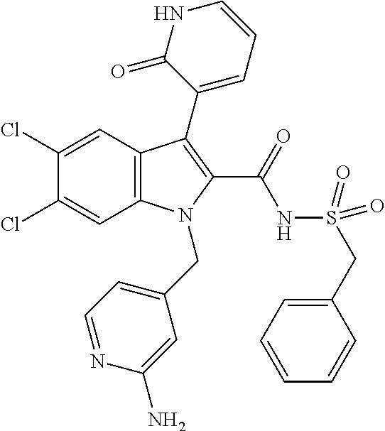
C1(Cl)=CC2=C(C=C1Cl)N(CC1=CC=NC(N)=C1)C(C(=O)NS(=O)(=O)CC1=CC=CC=C1)=C2C1=CC=CNC1=O
